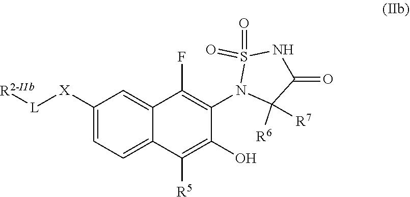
O=S1(=O)NC(=O)C([R7])([R6])N1C1=C(F)C2=CC([X][L][R2-IIb])=CC=C2C([R5])=C1O
